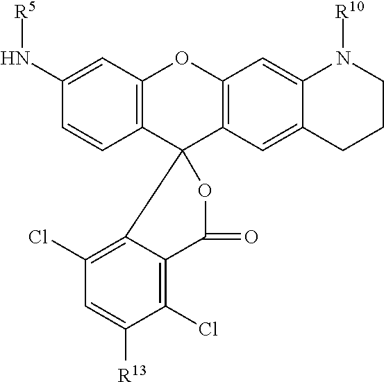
C1=CC2=C(C=C1N[R5])OC1=C(C23OC(=O)C2=C(Cl)C([R13])=CC(Cl)=C32)C=C2C(=C1)N([R10])CCC2
